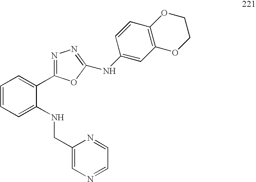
C1=CC=C(NCC2=CN=CC=N2)C(C2=NN=C(NC3=CC4=C(C=C3)OCCO4)O2)=C1
